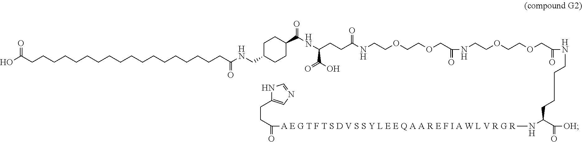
N1C(CCC(=O)[A E G T F T S D V S S Y L E E Q A A R E F I A W L V R G R]NC(C([OH])=O)CCCCNC(COCCOCCNC(=O)COCCOCCNC(CCC(NC(C2CCC(CNC(=O)CCCCCCCCCCCCCCCCCCC(=O)O)CC2)=O)C(O)=O)=O)=O)=CN=C1
